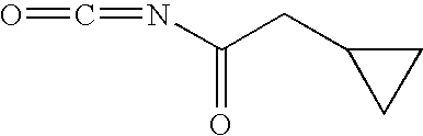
N(C(CC1CC1)=O)=C=O
